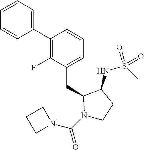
C1(C2=C(F)C(CC3N(C(N4CCC4)=O)CCC3NS(C)(=O)=O)=CC=C2)=CC=CC=C1
